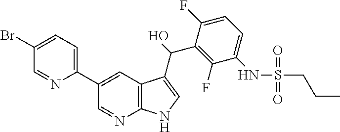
C1(C2=CC=C(Br)C=N2)=CC2=C(N=C1)NC=C2C(C1=C(F)C(NS(CCC)(=O)=O)=CC=C1F)O
